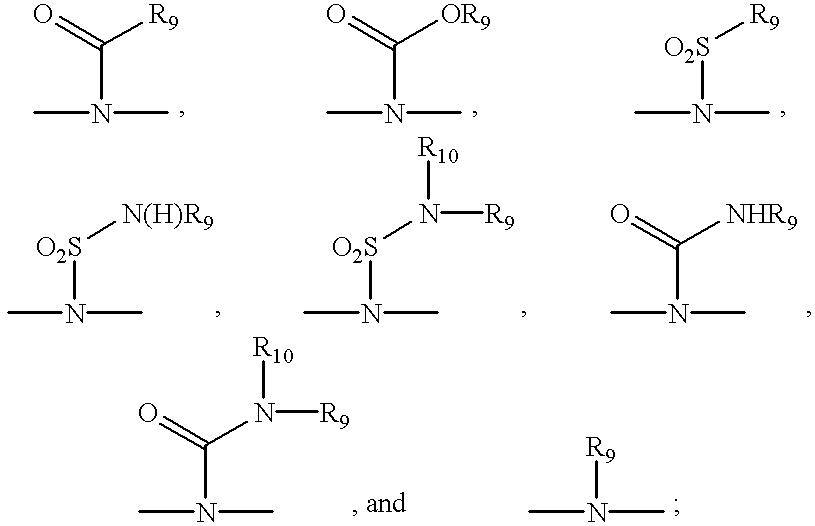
CN(C)C(=O)[R9].CN(C)C(=O)[OR9].CN(C)[O2S][R9].CN(C)[O2S][N(H)R9].CN(C)[O2S]N([R9])[R10].CN(C)C(=O)[NHR9].CN(C)C(=O)N([R9])[R10].CN(C)[R9]
